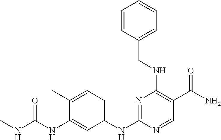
C1(C)=CC=C(NC2=NC(NCC3=CC=CC=C3)=C(C(N)=O)C=N2)C=C1NC(=O)NC
